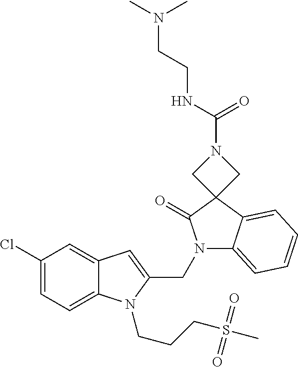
C1(Cl)=CC=C2C(=C1)C=C(CN1C3=CC=CC=C3C3(C1=O)CN(C(NCCN(C)C)=O)C3)N2CCCS(C)(=O)=O
